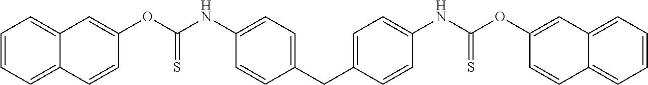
C1=C(CC2=CC=C(NC(OC3=CC4=CC=CC=C4C=C3)=S)C=C2)C=CC(NC(OC2=CC3=CC=CC=C3C=C2)=S)=C1
